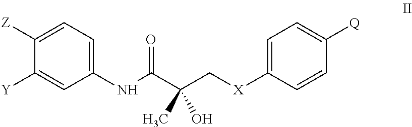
C1=C([X]CC(C(NC2=CC=C([Z])C([Y])=C2)=O)(O)C)C=CC([Q])=C1
